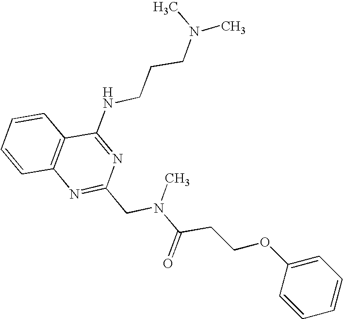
C1=CC2=C(C=C1)C(NCCCN(C)C)=NC(CN(C(CCOC1=CC=CC=C1)=O)C)=N2
